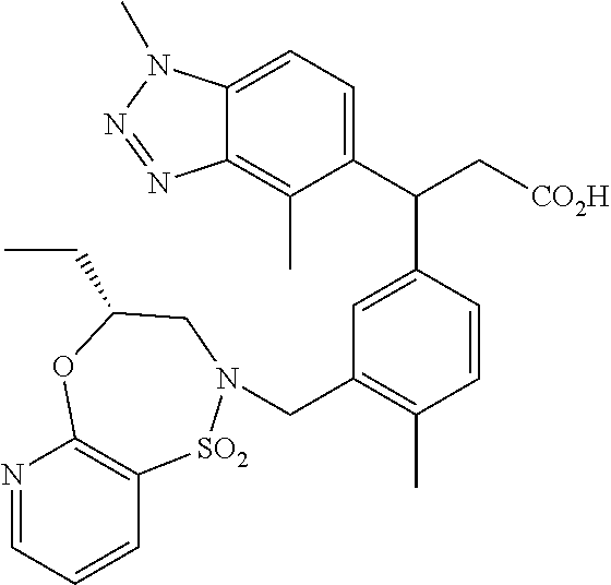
N1=CC=CC2=C1OC(CC)CN(CC1=C(C)C=CC(C(C3=CC=C4C(=C3C)N=NN4C)C[CO2H])=C1)[SO2]2
